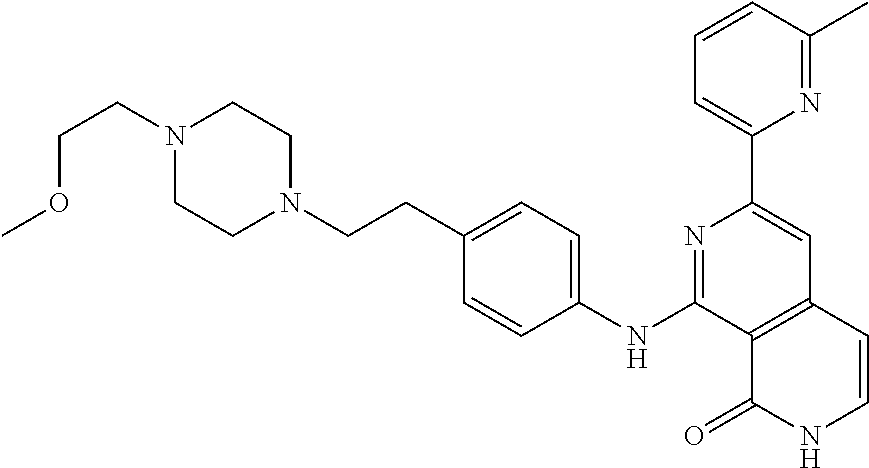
C12=C(C=CNC1=O)C=C(C1=CC=CC(C)=N1)N=C2NC1=CC=C(CCN2CCN(CCOC)CC2)C=C1
